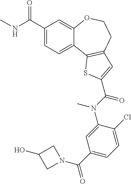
C1(C(NC)=O)=CC=C2C(=C1)OCCC1=C2SC(C(N(C2=CC(C(N3CC(O)C3)=O)=CC=C2Cl)C)=O)=C1
